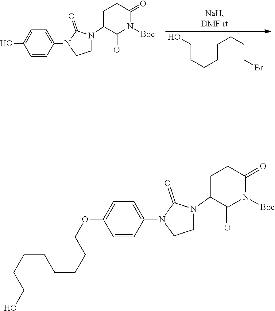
C(CCCCCCCBr)O.C1=CC(N2CCN(C3C(=O)N([Boc])C(=O)CC3)C2=O)=CC=C1O.C1=CC(N2CCN(C3C(=O)N([Boc])C(=O)CC3)C2=O)=CC=C1OCCCCCCCCO
